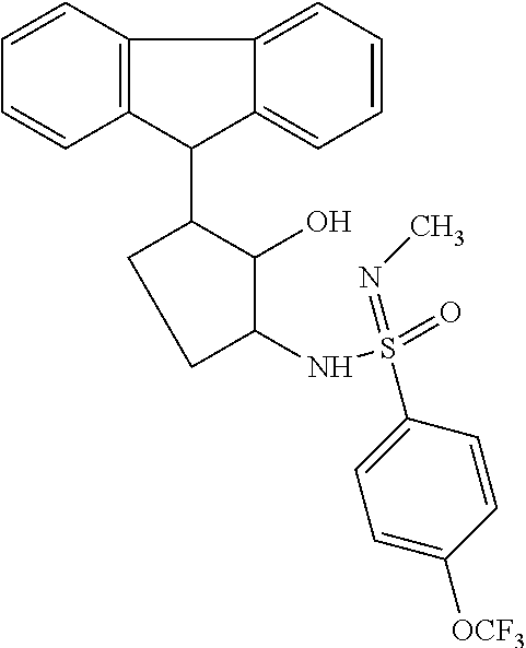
C1(C2CCC(NS(=O)(=NC)C3=CC=C([OCF3])C=C3)C2O)C2=C(C3=CC=CC=C13)C=CC=C2
